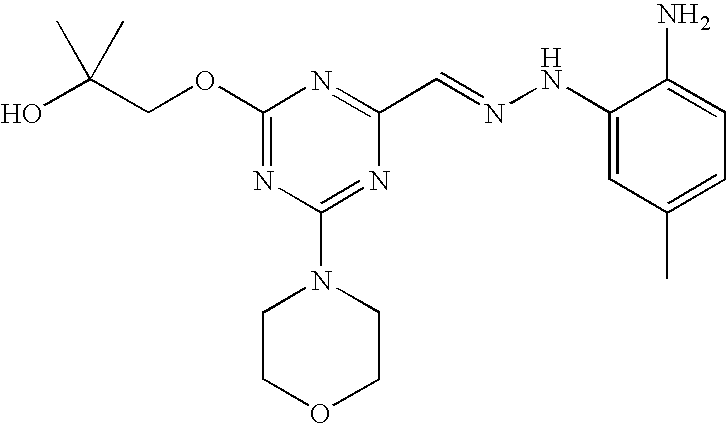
C(COC1=NC(N2CCOCC2)=NC(C=NNC2=CC(C)=CC=C2N)=N1)(O)(C)C
